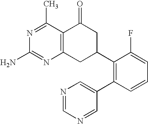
C12=C(CC(C3=C(C4=CN=CN=C4)C=CC=C3F)CC1=O)N=C(N)N=C2C
